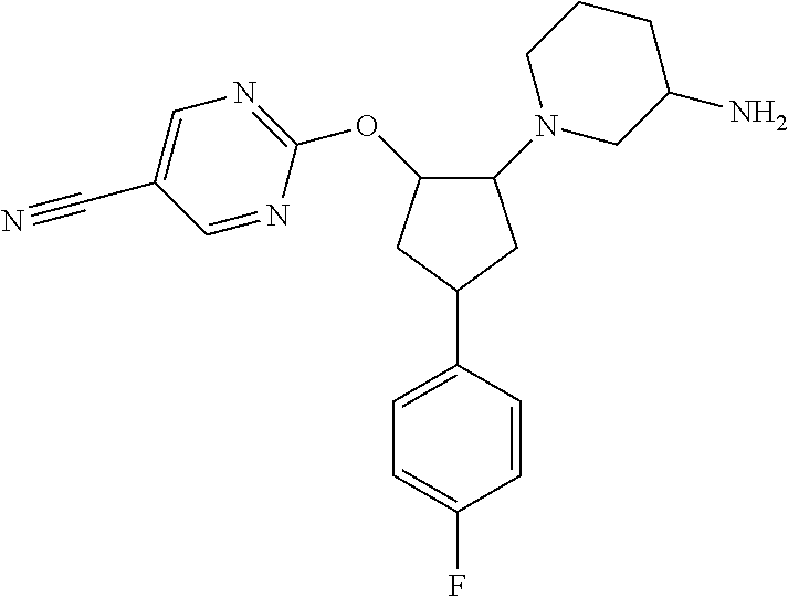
C1=C(F)C=CC(C2CC(OC3=NC=C(C#N)C=N3)C(N3CC(N)CCC3)C2)=C1
